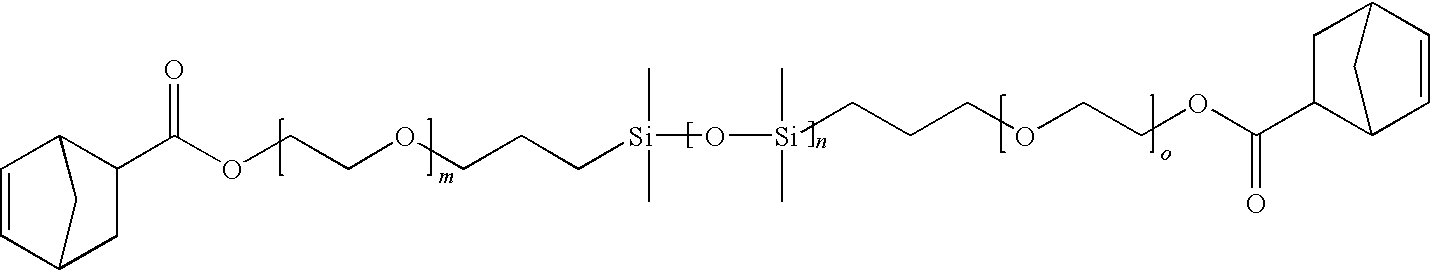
C1=CC2CC(C(OCCOCCC[Si](O[Si](CCCOCCOC(C3C4C=CC(C3)C4)=O)(C)C)(C)C)=O)C1C2
